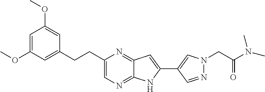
C1(C2=CN(CC(=O)N(C)C)N=C2)=CC2=NC(CCC3=CC(OC)=CC(OC)=C3)=CN=C2N1
